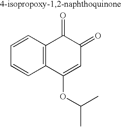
C1=CC2=C(C=C1)C(OC(C)C)=CC(=O)C2=O
